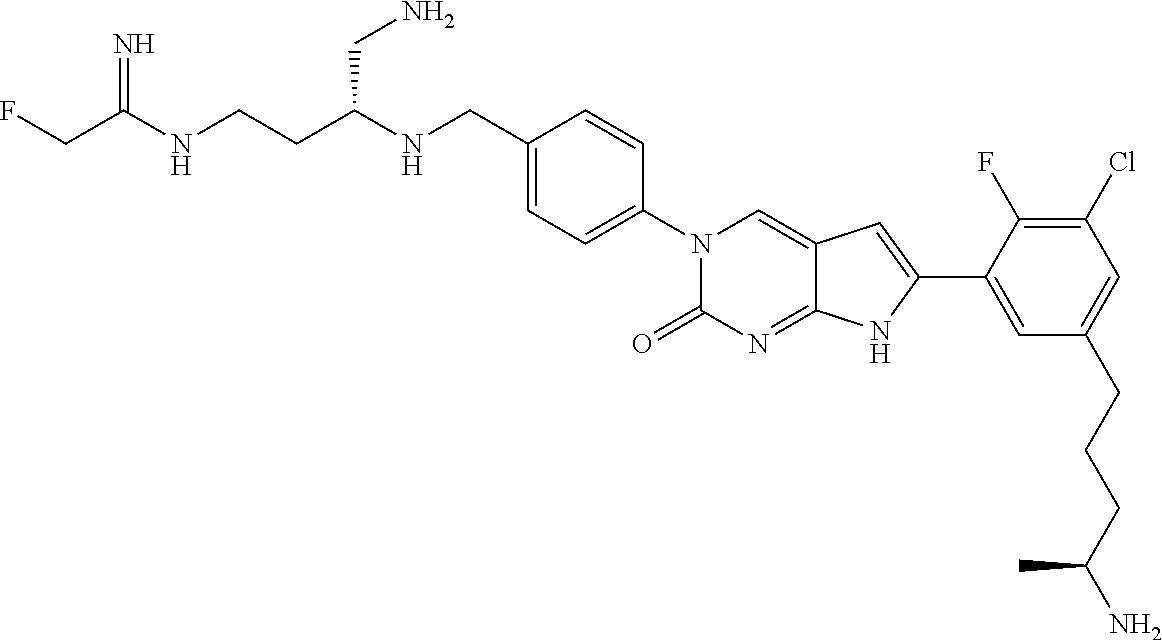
C(C(NCCC(NCC1=CC=C(N2C(=O)N=C3C(=C2)C=C(C2=CC(CCCC(N)C)=CC(Cl)=C2F)N3)C=C1)CN)=N)F
